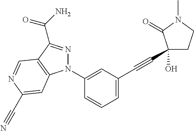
C1(N2N=C(C(=O)N)C3=C2C=C(C#N)N=C3)=CC(C#CC2(O)CCN(C)C2=O)=CC=C1
